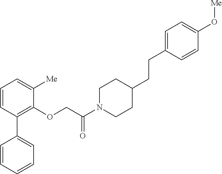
C1=CC=CC=C1C1=C(OCC(N2CCC(CCC3=CC=C(O[Me])C=C3)CC2)=O)C([Me])=CC=C1
